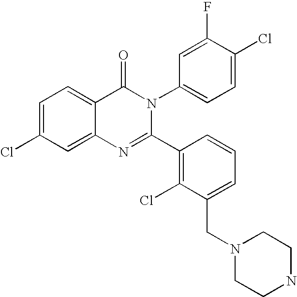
C1=C(Cl)C=C2C(=C1)C(=O)N(C1=CC=C(Cl)C(F)=C1)C(C1=C(Cl)C(CN3CCNCC3)=CC=C1)=N2
